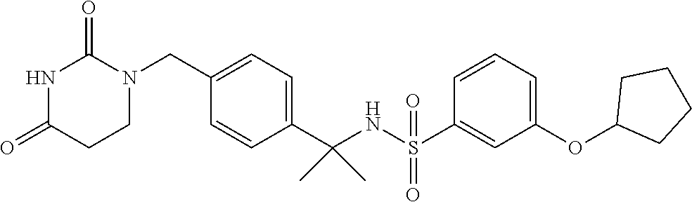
C1(C(NS(C2=CC(OC3CCCC3)=CC=C2)(=O)=O)(C)C)=CC=C(CN2C(=O)NC(=O)CC2)C=C1
